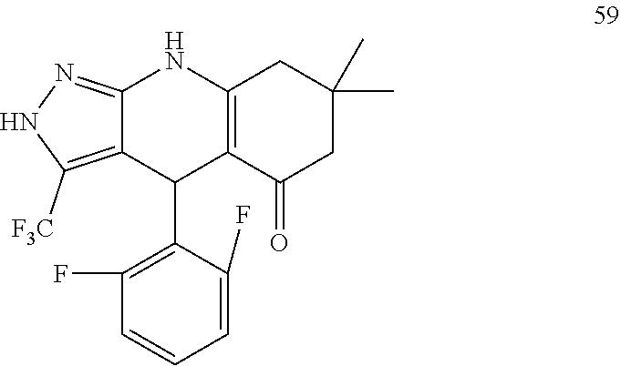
C12=NNC([F3C])=C1C(C1=C(F)C=CC=C1F)C1=C(N2)CC(C)(C)CC1=O
